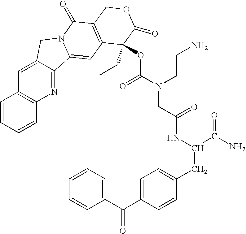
C1=CC=CC2=C1C=C1C(=N2)C2=CC3=C(C(=O)N2C1)COC(=O)C3(CC)OC(N(CCN)CC(NC(C(=O)N)CC1=CC=C(C(C2=CC=CC=C2)=O)C=C1)=O)=O
